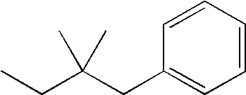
CCC(CC1=CC=CC=C1)(C)C
